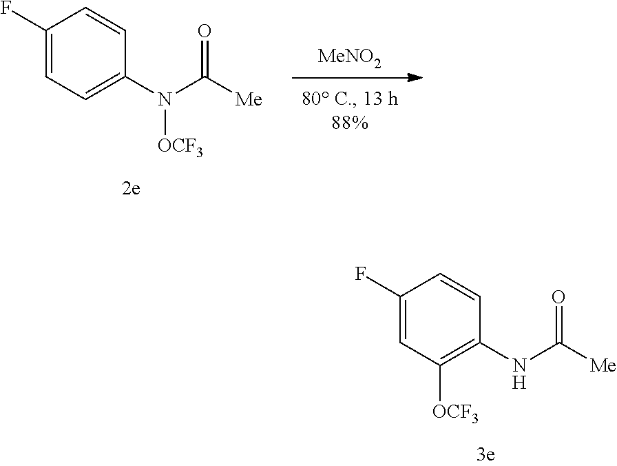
C1([OCF3])=C(NC([Me])=O)C=CC(F)=C1.[MeNO2].C1=C(N(C([Me])=O)[OCF3])C=CC(F)=C1
